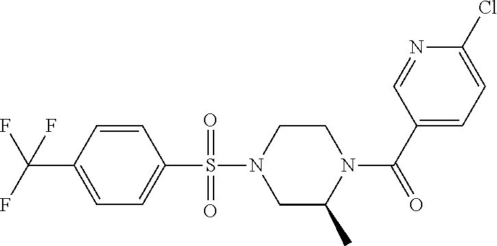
C1=CC(C(F)(F)F)=CC=C1S(N1CC(C)N(C(C2=CC=C(Cl)N=C2)=O)CC1)(=O)=O
